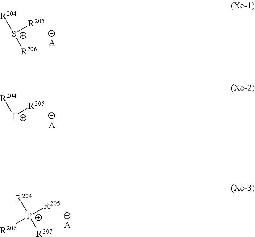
[R204][S+]([R205])[R206].[A].[R204][P+]([R205])([R207])[R206].[A].[R204][I+][R205].[A]
